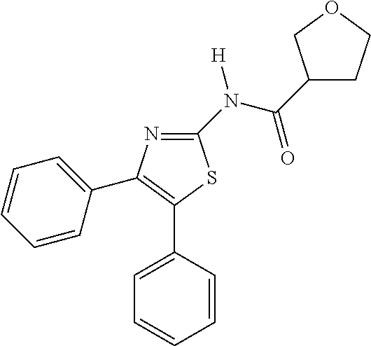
C1=CC(C2=C(C3=CC=CC=C3)N=C(N(C(C3CCOC3)=O)[H])S2)=CC=C1
